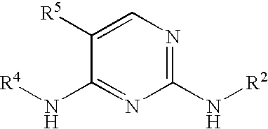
C1(N[R2])=NC=C([R5])C(N[R4])=N1
